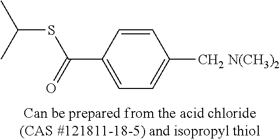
C1=CC([CH2 N(CH3)2])=CC=C1C(SC(C)C)=O
